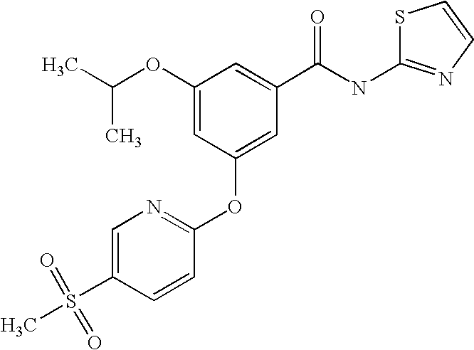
C(C)(C)OC1=CC(OC2=NC=C(S(C)(=O)=O)C=C2)=CC(C(NC2=NC=CS2)=O)=C1
